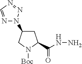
N1=CN=NN1C1CC(C(NN)=O)N([Boc])C1
